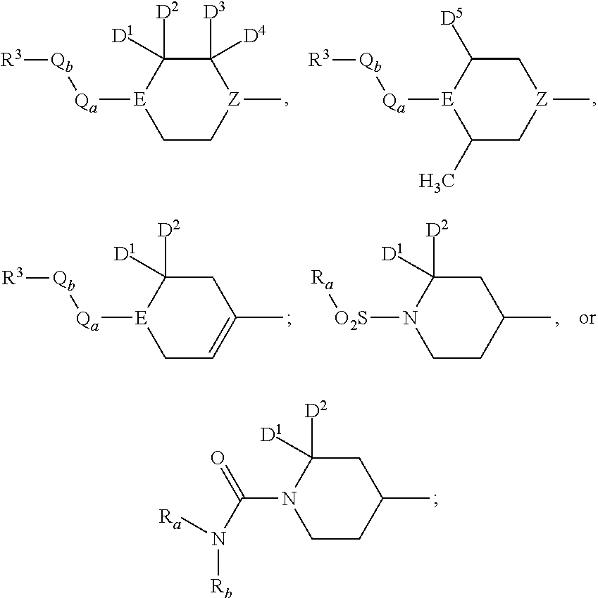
C1C[Z](C)C([D3])([D4])C([D2])([D1])[E]1[Qa][Qb][R3].C1(C)C[Z](C)CC([D5])[E]1[Qa][Qb][R3].C1C=C(C)CC([D2])([D1])[E]1[Qa][Qb][R3].C1CC(C)CC([D2])([D1])N1[O2S][Ra].C1CC(C)CC([D2])([D1])N1C(=O)N([Rb])[Ra]
